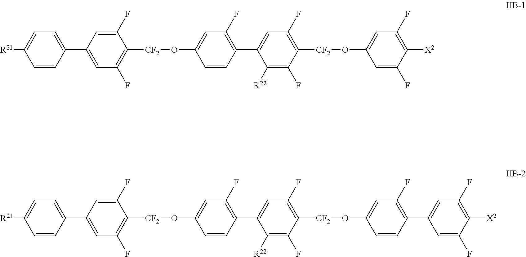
C1=C(C2=CC(F)=C([CF2]OC3=CC(F)=C(C4=CC(F)=C([CF2]OC5=CC(F)=C([X2])C(F)=C5)C(F)=C4[R22])C=C3)C(F)=C2)C=CC([R21])=C1.C1=C(C2=CC(F)=C([CF2]OC3=CC(F)=C(C4=CC(F)=C([CF2]OC5=CC(F)=C(C6=CC(F)=C([X2])C(F)=C6)C=C5)C(F)=C4[R22])C=C3)C(F)=C2)C=CC([R21])=C1
